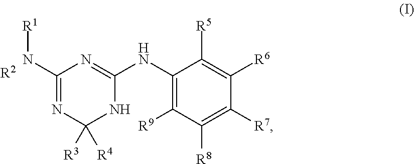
C1(N[R1])=NC([R3])([R4])NC(NC2=C([R9])C([R8])=C([R7])C([R6])=C2[R5])=N1.[R2]
